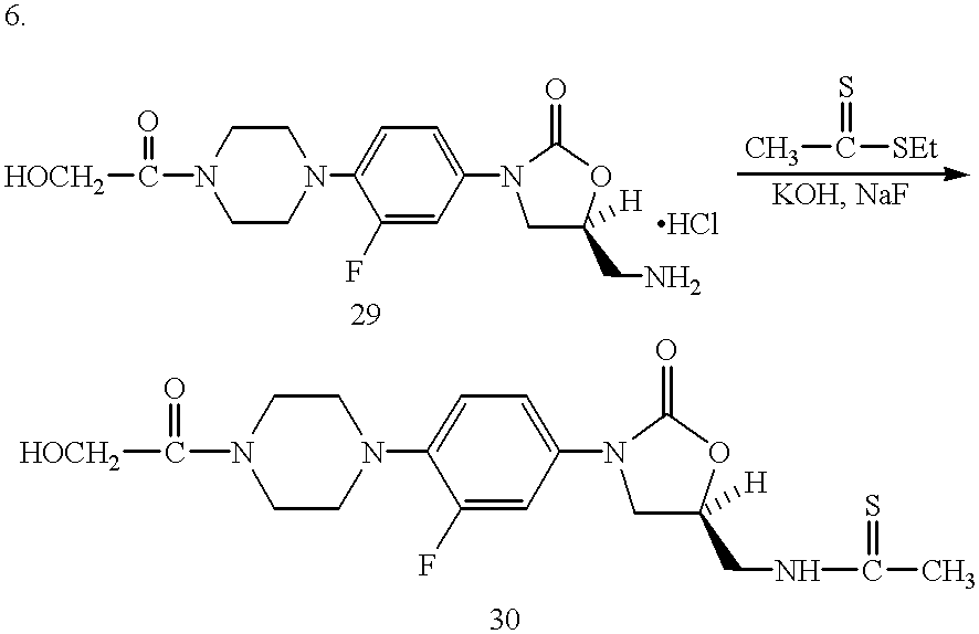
C1CN(C2=CC=C(N3CC([H])(CN)OC3=O)C=C2F)CCN1C(=O)[HOCH2].CC([SEt])=S.C1CN(C2=CC=C(N3CC([H])(CNC(C)=S)OC3=O)C=C2F)CCN1C(=O)[HOCH2]
